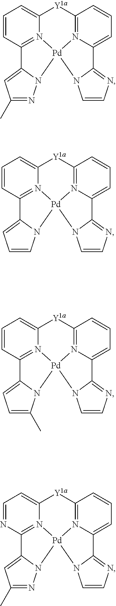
C1=CC2=N3C(=C1)[Y1a]C1=N4C(=CC=C1)C1=NC=CN1[Pd]34N1C2=CC(C)=N1.C1=CC2=N3C(=C1)[Y1a]C1=N4C(=CC=C1)C1=NC=CN1[Pd]34N1C2=CC=C1.C1=CC2=N3C(=C1)[Y1a]C1=N4C(=CC=C1)C1=NC=CN1[Pd]34N1C2=CC=C1C.C1=NC2=N3C(=C1)[Y1a]C1=N4C(=CC=C1)C1=NC=CN1[Pd]34N1C2=CC(C)=N1
